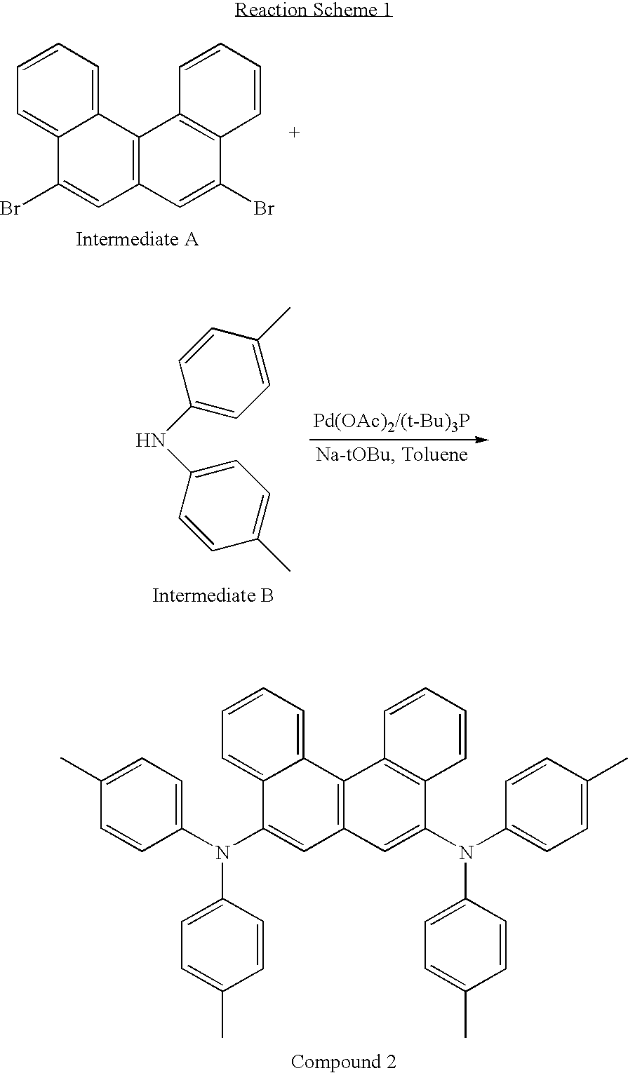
C12=CC=CC=C1C(Br)=CC1=C2C2=C(C(Br)=C1)C=CC=C2.C1(NC2=CC=C(C)C=C2)=CC=C(C)C=C1.C12=CC=CC=C1C(N(C1=CC=C(C)C=C1)C1=CC=C(C)C=C1)=CC1=C2C2=C(C(N(C3=CC=C(C)C=C3)C3=CC=C(C)C=C3)=C1)C=CC=C2
